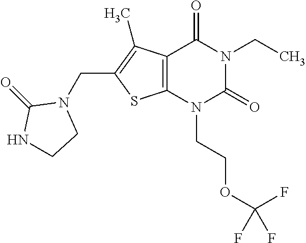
C12=C(N(CCOC(F)(F)F)C(=O)N(CC)C1=O)SC(CN1C(=O)NCC1)=C2C
